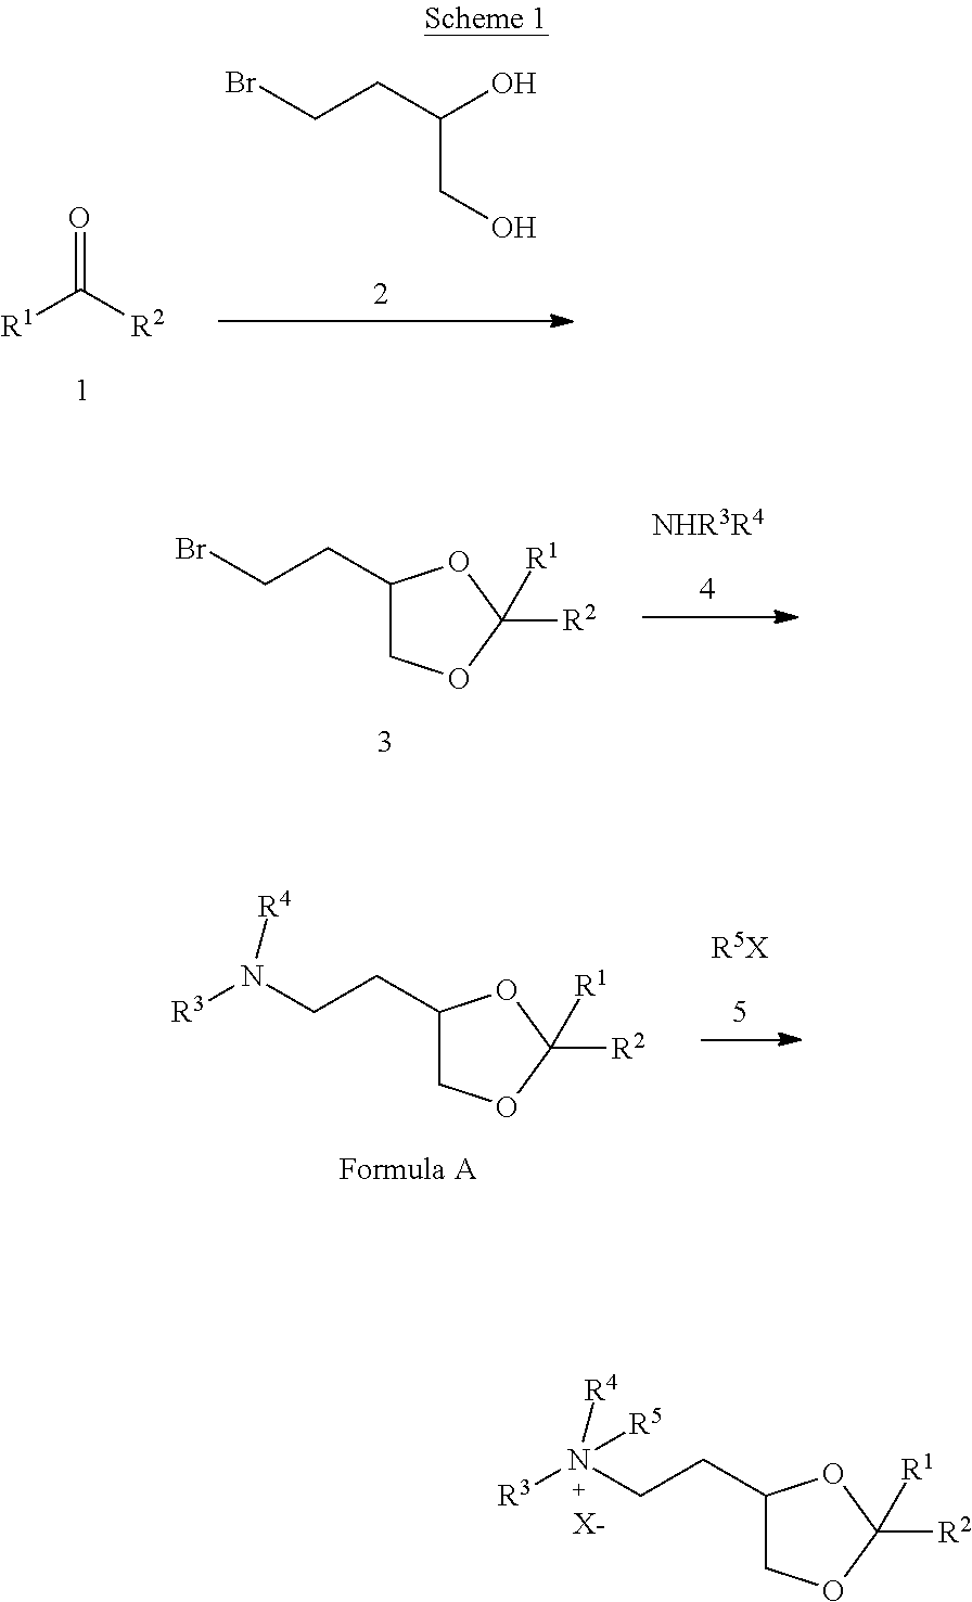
C([R1])([R2])=O.BrCCC(O)CO.C1(CCBr)COC([R2])([R1])O1.[NHR3R4].C1(CCN([R3])[R4])COC([R2])([R1])O1.[R5X].C1(CCN([R3])([R4])[R5])COC([R2])([R1])O1.[X-]
